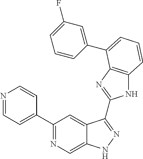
C1(C2=NC=C3C(=C2)C(C2=NC4=C(N2)C=CC=C4C2=CC(F)=CC=C2)=NN3)=CC=NC=C1
